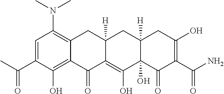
C1=C(C(C)=O)C(O)=C2C(=C1N(C)C)CC1([H])C(=C(O)C3(O)C([H])(C1)CC(O)=C(C(N)=O)C3=O)C2=O
